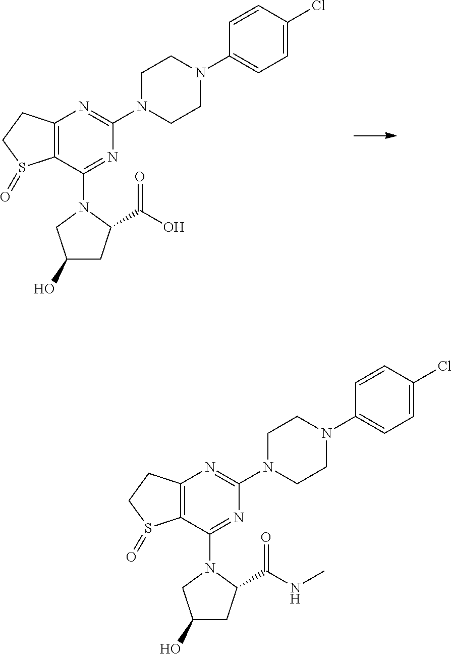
C12=C(C(N3C(C(O)=O)CC(O)C3)=NC(N3CCN(C4=CC=C(Cl)C=C4)CC3)=N1)S(=O)CC2.C12=C(C(N3C(C(NC)=O)CC(O)C3)=NC(N3CCN(C4=CC=C(Cl)C=C4)CC3)=N1)S(=O)CC2
